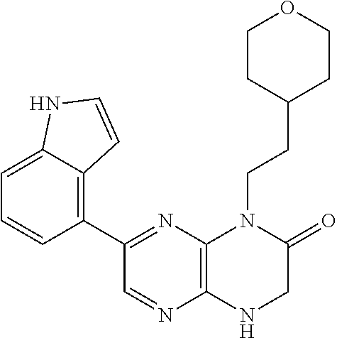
C1=C2C(=C(C3=NC4=C(N=C3)NCC(=O)N4CCC3CCOCC3)C=C1)C=CN2
